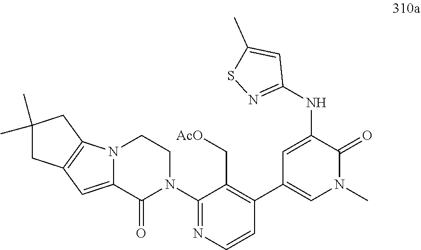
N(C1=CC(C2=C(C[AcO])C(N3CCN4C(=CC5=C4CC(C)(C)C5)C3=O)=NC=C2)=CN(C)C1=O)C1=NSC(C)=C1
